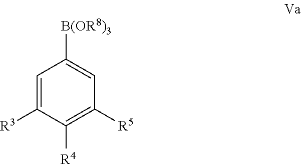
C1=C([R3])C([R4])=C([R5])C=C1[B(OR8)3]
